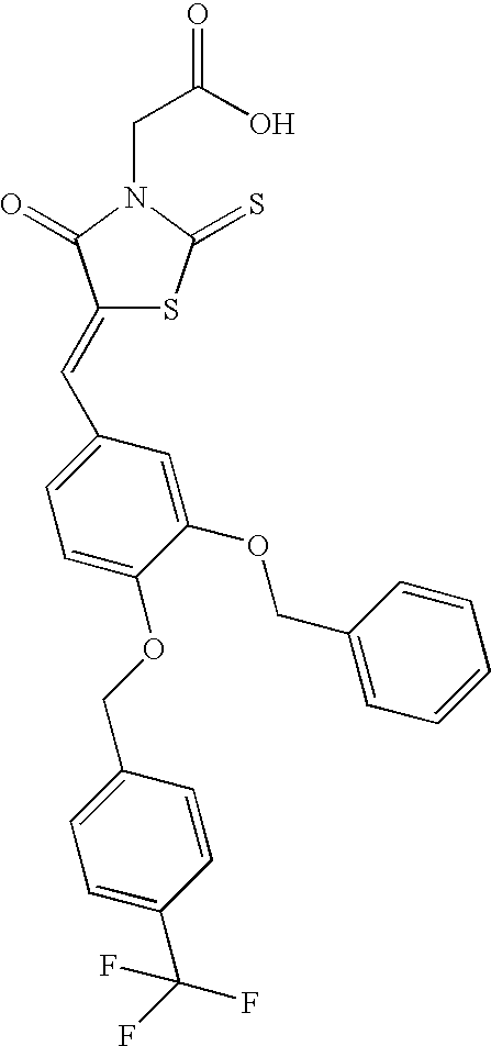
C(C(O)=O)N1C(=S)SC(=CC2=CC=C(OCC3=CC=C(C(F)(F)F)C=C3)C(OCC3=CC=CC=C3)=C2)C1=O
